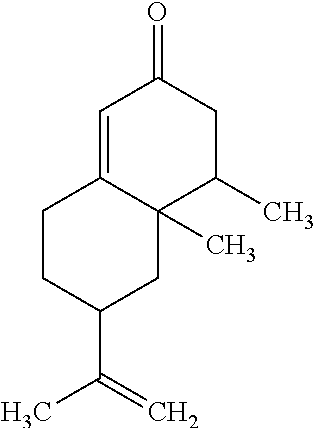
C1=C2C(C)(C(C)CC1=O)CC(C(C)=C)CC2
